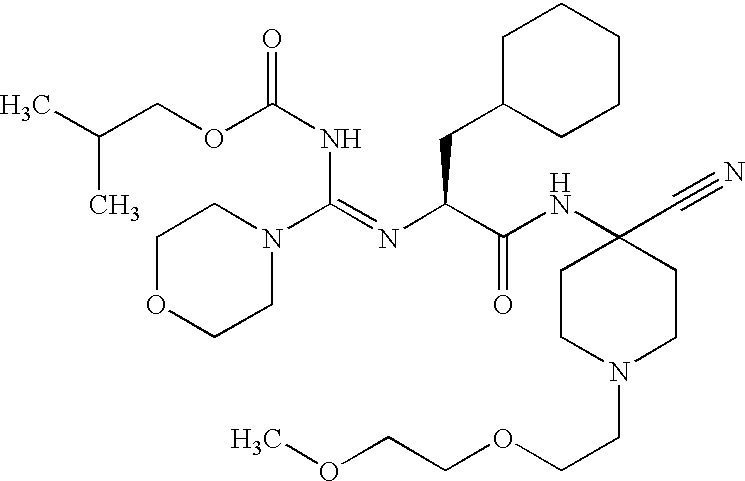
C1OCCN(C(=NC(C(NC2(C#N)CCN(CCOCCOC)CC2)=O)CC2CCCCC2)NC(OCC(C)C)=O)C1
